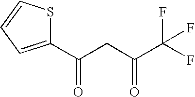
C1(C(CC(C(F)(F)F)=O)=O)=CC=CS1
